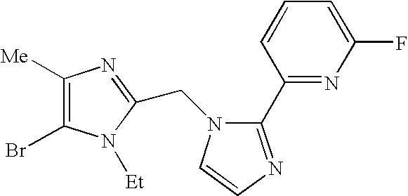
C1([Me])=C(Br)N([Et])C(CN2C(C3=NC(F)=CC=C3)=NC=C2)=N1
